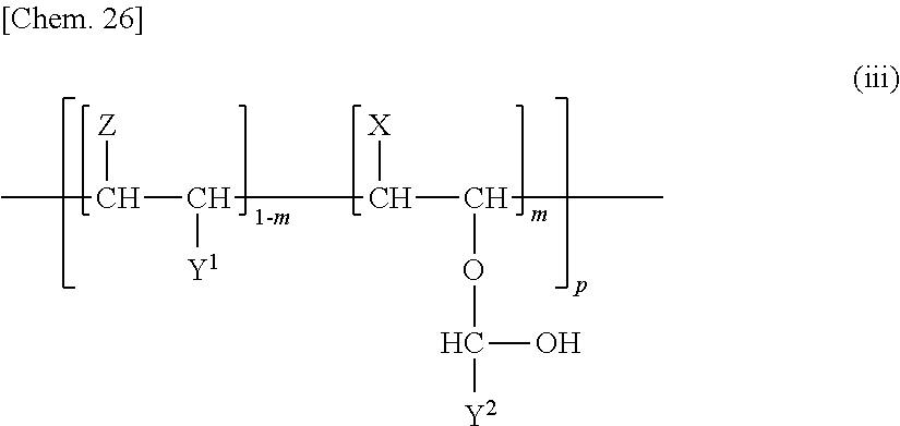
CC([Z])C(C([X])C(C)OC(O)[Y2])[Y1]
